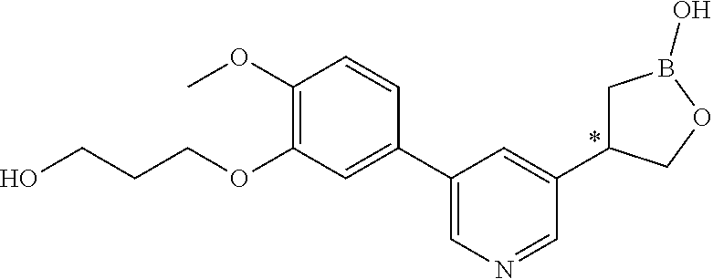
C1(OC)=C(OCCCO)C=C(C2=CN=CC(C3CB(O)OC3)=C2)C=C1
